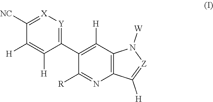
[X]1=C([NC])C([H])=C([H])C(C2=C([H])C3=C(N=C2[R])C([H])=[Z]N3[W])=[Y]1
